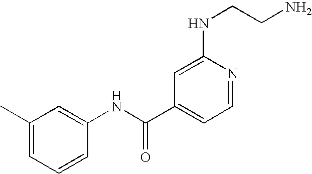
C1=CC(NC(C2=CC=NC(NCCN)=C2)=O)=CC(C)=C1
